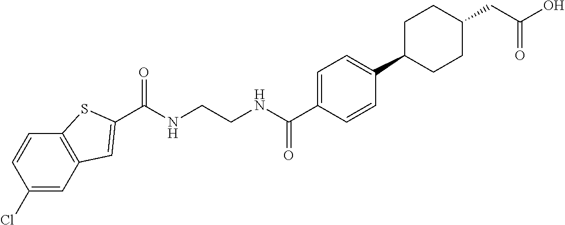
C(NCCNC(C1=CC=C(C2CCC(CC(O)=O)CC2)C=C1)=O)(=O)C1=CC2=C(C=CC(Cl)=C2)S1
